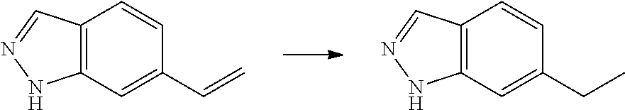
C12=C(C=C(CC)C=C1)NN=C2.C12=C(C=C(C=C)C=C1)NN=C2
